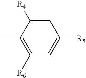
C1=C([R4])C(C)=C([R6])C=C1[R5]
